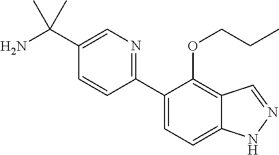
C1(C(N)(C)C)=CN=C(C2=CC=C3C(=C2OCCC)C=NN3)C=C1
